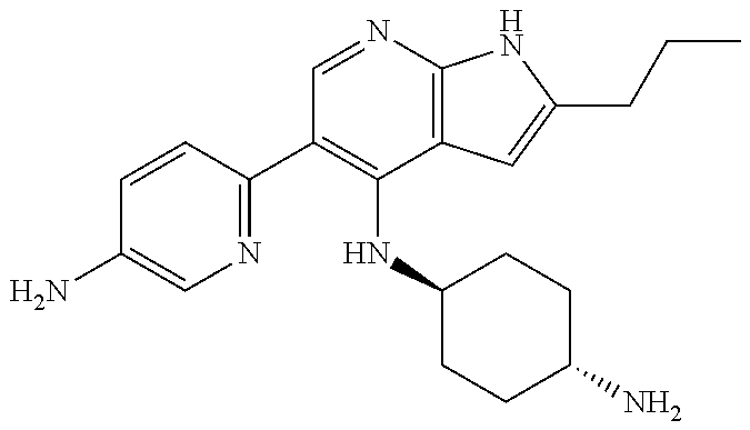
C1(C2=C(NC3CCC(N)CC3)C3=C(N=C2)NC(CCC)=C3)=NC=C(N)C=C1
